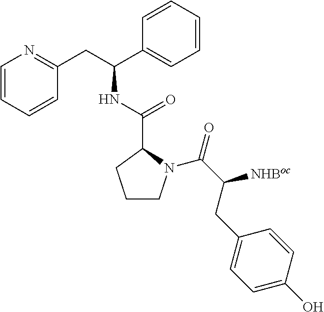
C1=CC=CC(CC(C2=CC=CC=C2)NC(C2CCCN2C(C([NHBoc])CC2=CC=C(O)C=C2)=O)=O)=N1
